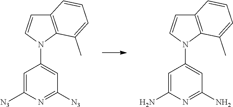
C1=C([N3])N=C([N3])C=C1N1C2=C(C=C1)C=CC=C2C.C1=C(N)N=C(N)C=C1N1C2=C(C=C1)C=CC=C2C
